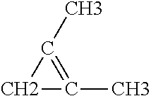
C1(C)=C(C)C1
